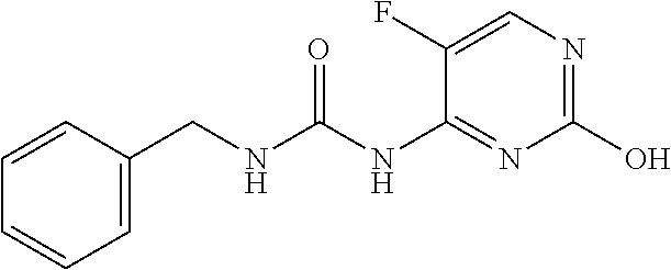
C1(F)=CN=C(O)N=C1NC(NCC1=CC=CC=C1)=O
